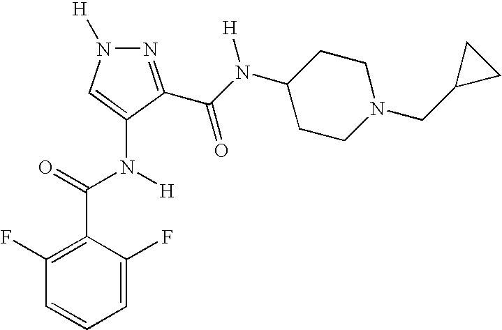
N1([H])N=C(C(N(C2CCN(CC3CC3)CC2)[H])=O)C(N(C(=O)C2=C(F)C=CC=C2F)[H])=C1
